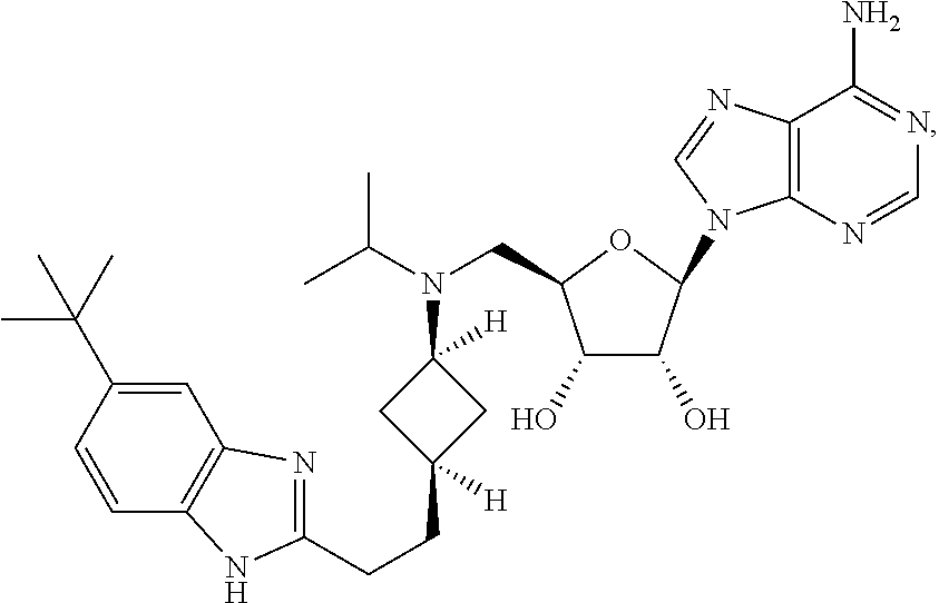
C1=C(C(C)(C)C)C=CC2=C1N=C(CCC1([H])CC(N(C(C)C)CC3C(O)C(O)C(N4C5=C(C(N)=NC=N5)N=C4)O3)([H])C1)N2
